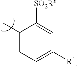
C1(C)=CC=C([R1])C=C1[SO2Rx]
